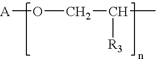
[A]OCC(C)[R3]
